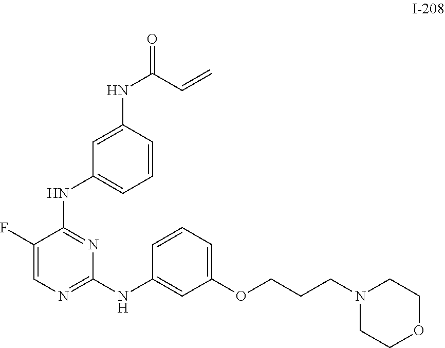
C1(F)=CN=C(NC2=CC(OCCCN3CCOCC3)=CC=C2)N=C1NC1=CC=CC(NC(C=C)=O)=C1
